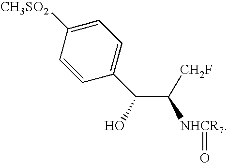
C1=CC(C(C([CH2F])[NHCR7]=O)O)=CC=C1[CH3SO2]
